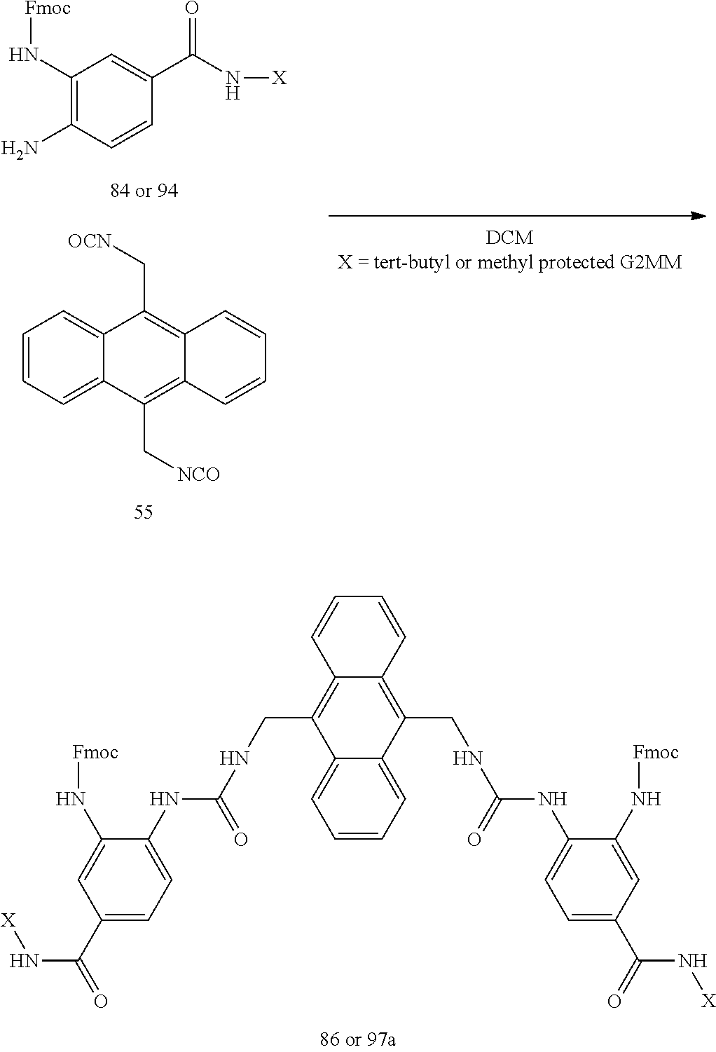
C1=CC=C2C(=C1)C(CNC(=O)NC1=CC=C(C(=O)N[X])C=C1N[Fmoc])=C1C(=C2CNC(NC2=CC=C(C(=O)N[X])C=C2N[Fmoc])=O)C=CC=C1.C1(N[Fmoc])=C(N)C=CC(C(N[X])=O)=C1.C1=CC=C2C(=C1)C(C[OCN])=C1C(=C2C[NCO])C=CC=C1
